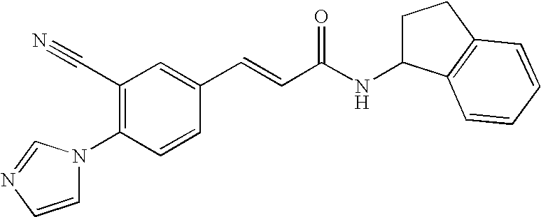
C1(C#N)=C(N2C=CN=C2)C=CC(C=CC(NC2CCC3=C2C=CC=C3)=O)=C1
